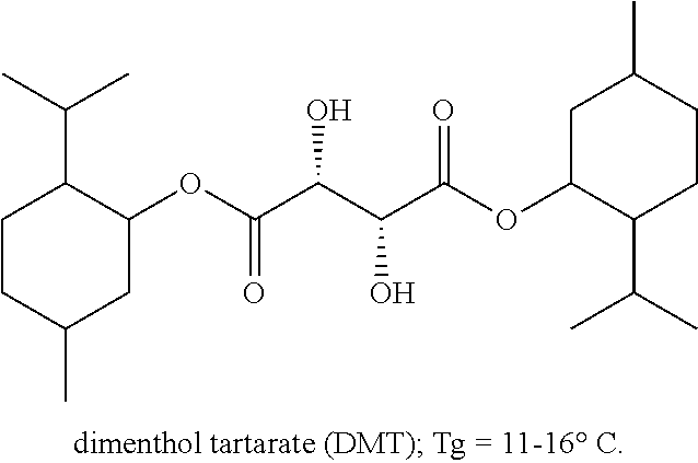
C1CC(C)CC(OC(C(C(C(OC2C(C(C)C)CCC(C)C2)=O)O)O)=O)C1C(C)C
